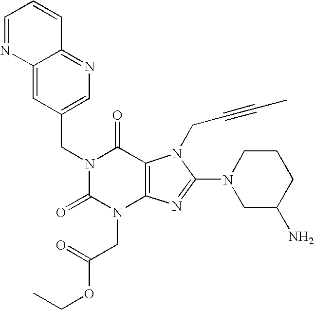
C12=CC(CN3C(=O)N(CC(OCC)=O)C4=C(C3=O)N(CC#CC)C(N3CC(N)CCC3)=N4)=CN=C1C=CC=N2
